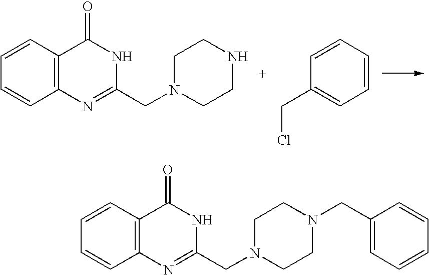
C1=CC2=C(C=C1)N=C(CN1CCNCC1)NC2=O.C1=CC=CC=C1CCl.C1=CC2=C(C=C1)N=C(CN1CCN(CC3=CC=CC=C3)CC1)NC2=O
